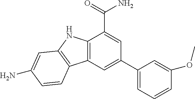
NC1=CC2=C(C3=C(C(C(N)=O)=CC(C4=CC=CC(OC)=C4)=C3)N2)C=C1
